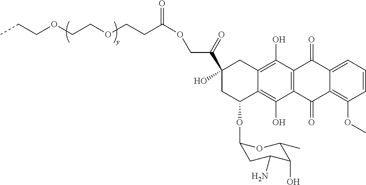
CCCOCCOCCC(OCC(C1(O)CC(OC2CC(N)C(O)C(C)O2)C2=C(O)C3=C(C(O)=C2C1)C(=O)C1=CC=CC(OC)=C1C3=O)=O)=O
